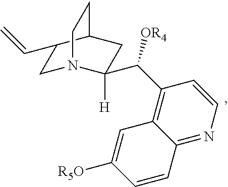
C1N2C([H])(C(C3=C4C(=NC=C3)C=CC([R5O])=C4)[OR4])CC(C1C=C)CC2
